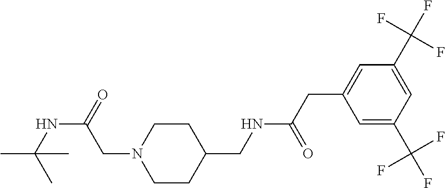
C(C1CCN(CC(NC(C)(C)C)=O)CC1)NC(CC1=CC(C(F)(F)F)=CC(C(F)(F)F)=C1)=O
